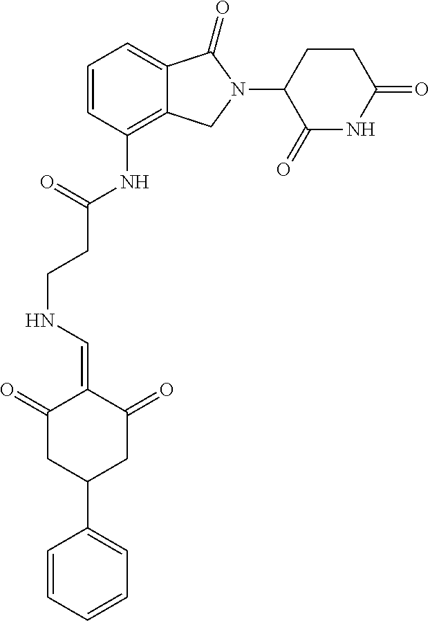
C1(NC(CCNC=C2C(=O)CC(C3=CC=CC=C3)CC2=O)=O)=C2C(=CC=C1)C(=O)N(C1C(=O)NC(=O)CC1)C2
